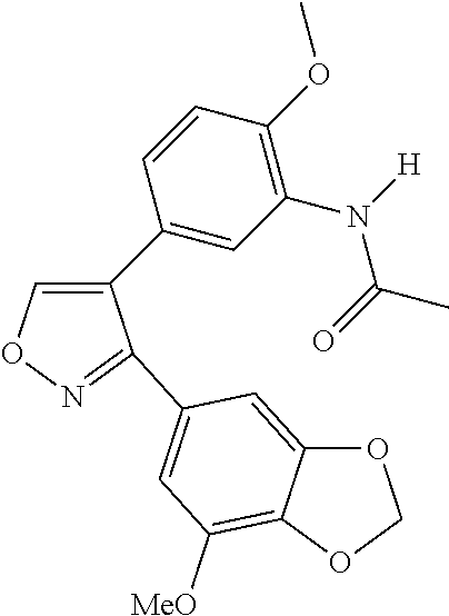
C1(C2=CC(N(C(=O)C)[H])=C(OC)C=C2)=CON=C1C1=CC([MeO])=C2C(=C1)OCO2
